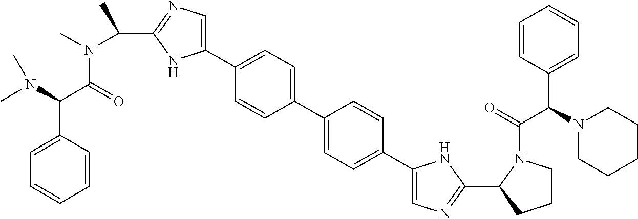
C1(C2=CC=C(C3=CC=C(C4=CN=C(C5CCCN5C(=O)C(N5CCCCC5)C5=CC=CC=C5)N4)C=C3)C=C2)=CN=C(C(N(C)C(=O)C(N(C)C)C2=CC=CC=C2)C)N1
